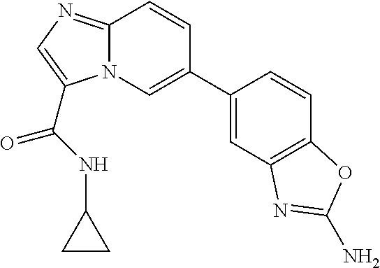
N12C(=NC=C1C(NC1CC1)=O)C=CC(C1=CC3=C(C=C1)OC(N)=N3)=C2
